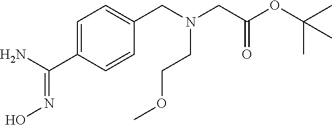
C1=C(C(N)=NO)C=CC(CN(CC(OC(C)(C)C)=O)CCOC)=C1
